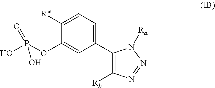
C1([Rw])=CC=C(C2=C([Rb])N=NN2[Ra])C=C1OP(O)(O)=O
